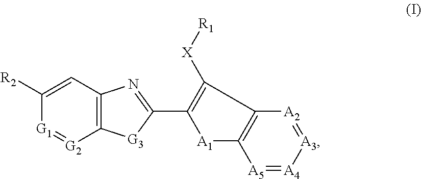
C12=C(C=C([R2])[G1]=[G2]1)N=C(C1=C([X][R1])C3=C([A5]=[A4][A3]=[A2]3)[A1]1)[G3]2
